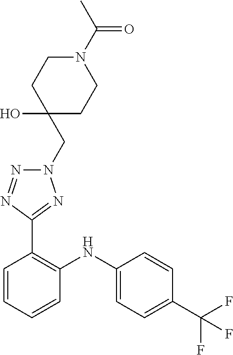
C1=CC(C(F)(F)F)=CC=C1NC1=C(C2=NN(CC3(O)CCN(C(=O)C)CC3)N=N2)C=CC=C1
